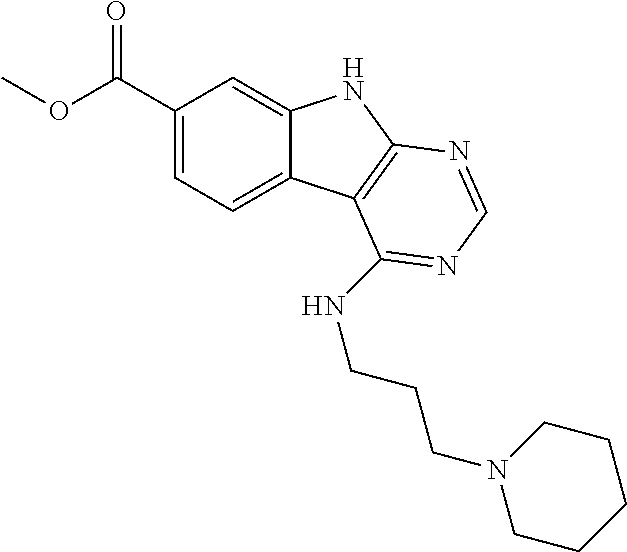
C12=CC=C(C(OC)=O)C=C1NC1=C2C(NCCCN2CCCCC2)=NC=N1
